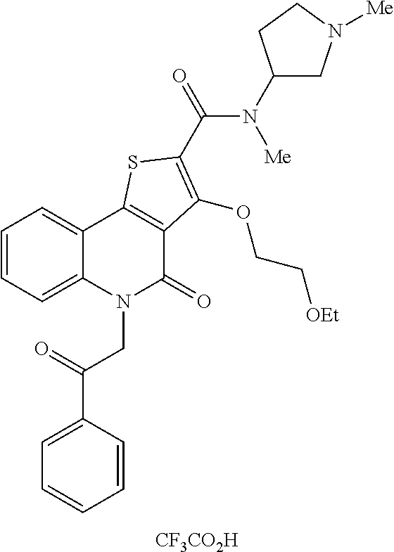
[CF3CO2H].C1=CC(C(=O)CN2C(=O)C3=C(C4=CC=CC=C24)SC(C(=O)N([Me])C2CN([Me])CC2)=C3OCC[OEt])=CC=C1
